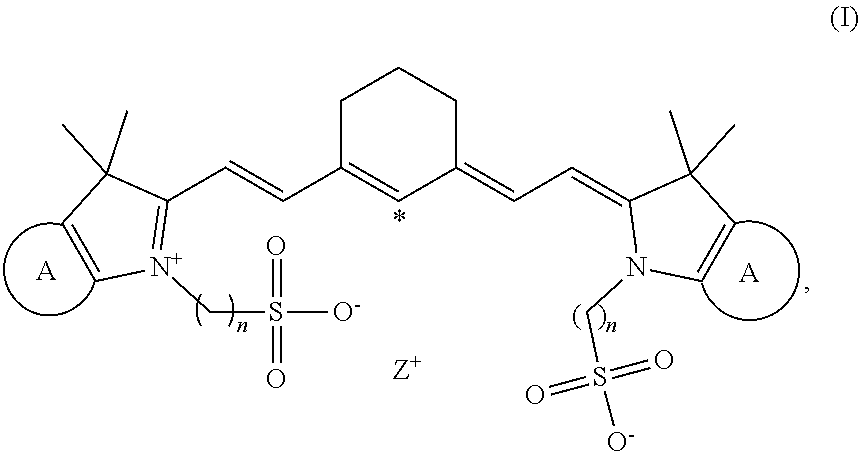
C([N+]1=C(C=CC2=CC(=CC=C3C(C)(C)C=CN3CS(=O)(=O)[O-])CCC2)C(C)(C)C=C1)S(=O)(=O)[O-].[A].[A]
